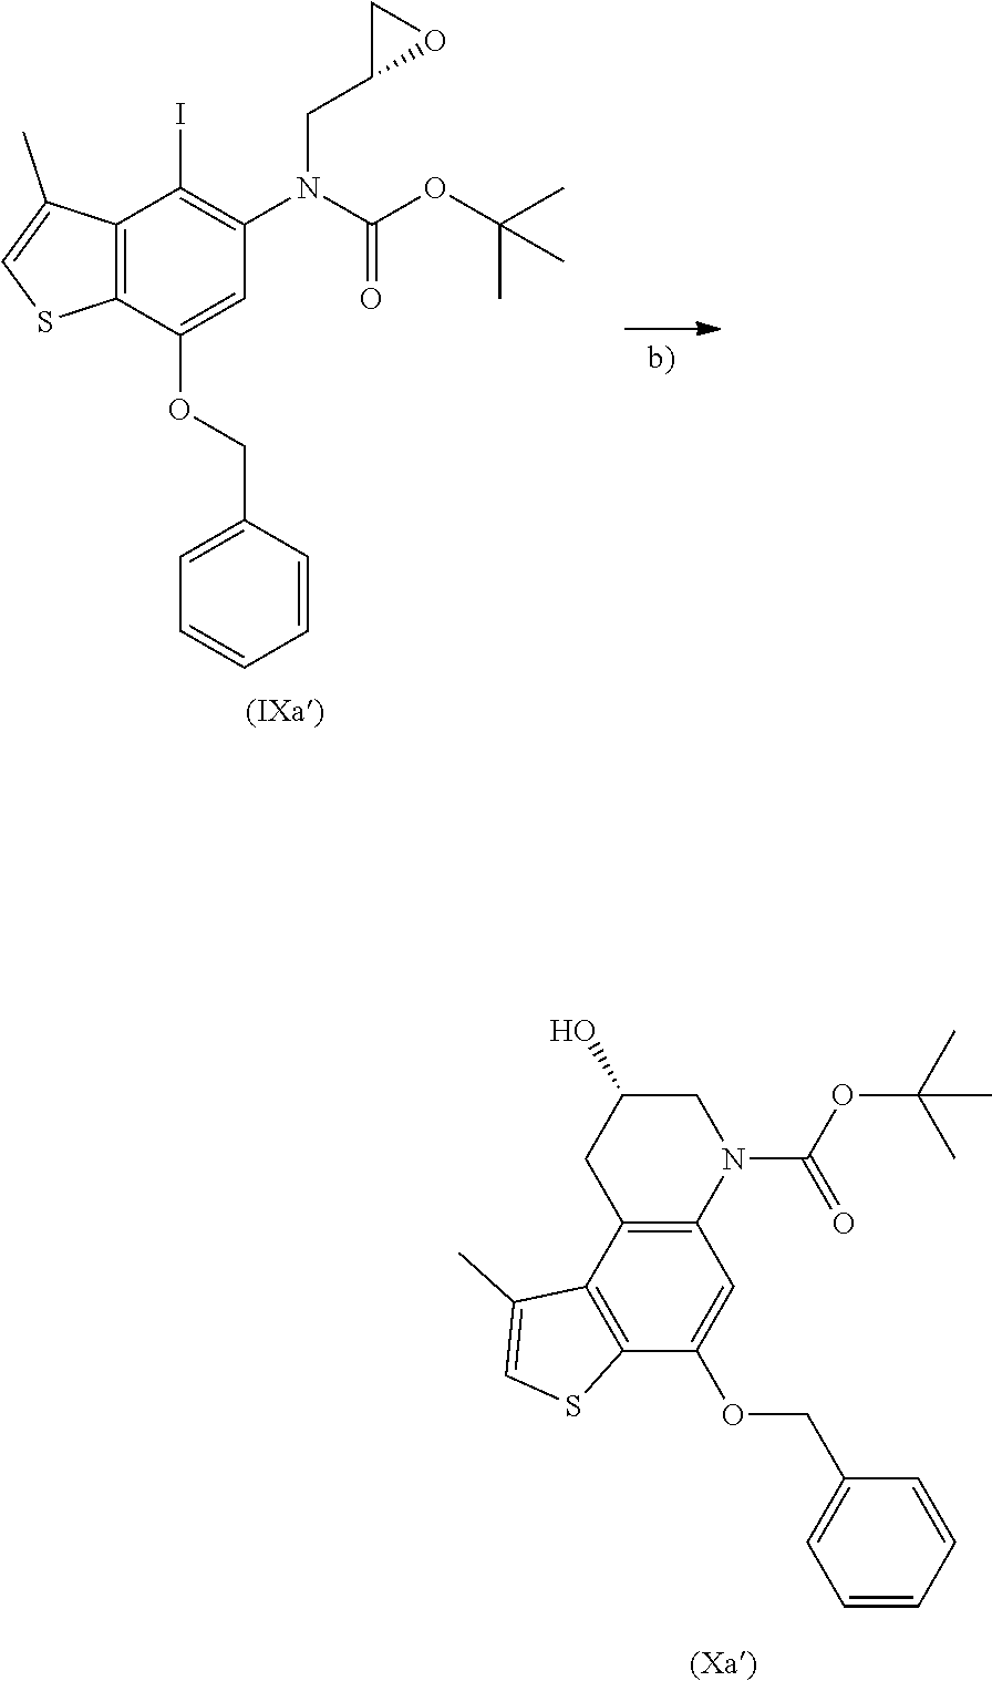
C12=C(C(OCC3=CC=CC=C3)=CC3=C1CC(O)CN3C(OC(C)(C)C)=O)SC=C2C.C12=C(C(OCC3=CC=CC=C3)=CC(N(C(OC(C)(C)C)=O)CC3OC3)=C1I)SC=C2C
